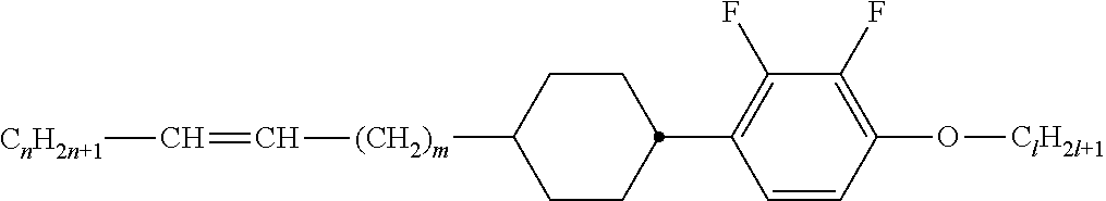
C1C([(CH2)m]C=C[CnH2n+1])CCC(C2=C(F)C(F)=C(O[ClH2l+1])C=C2)C1
